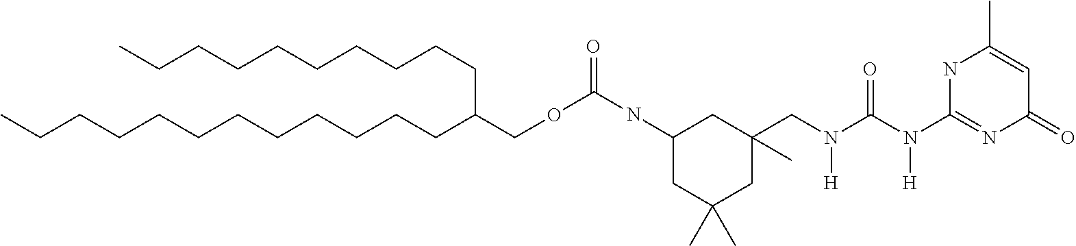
C(CCCCCCCCCC(COC(=O)NC1CC(C)(C)CC(C)(CN(C(N(C2=NC(=O)C=C(C)N2)[H])=O)[H])C1)CCCCCCCCCC)CC
